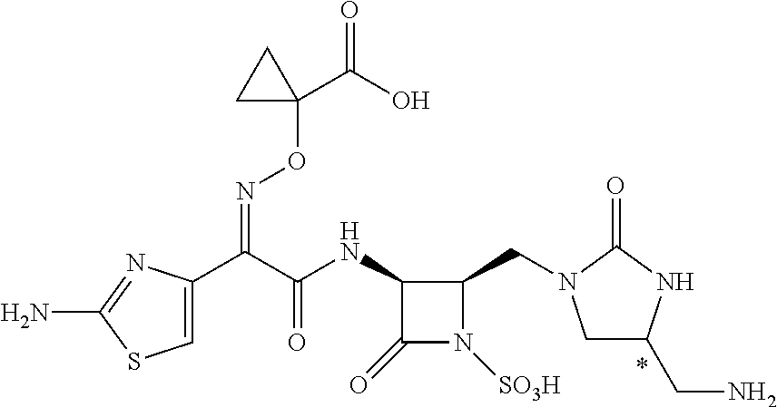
C1=C(C(C(NC2C(=O)N([SO3H])C2CN2CC(CN)NC2=O)=O)=NOC2(C(=O)O)CC2)N=C(N)S1
